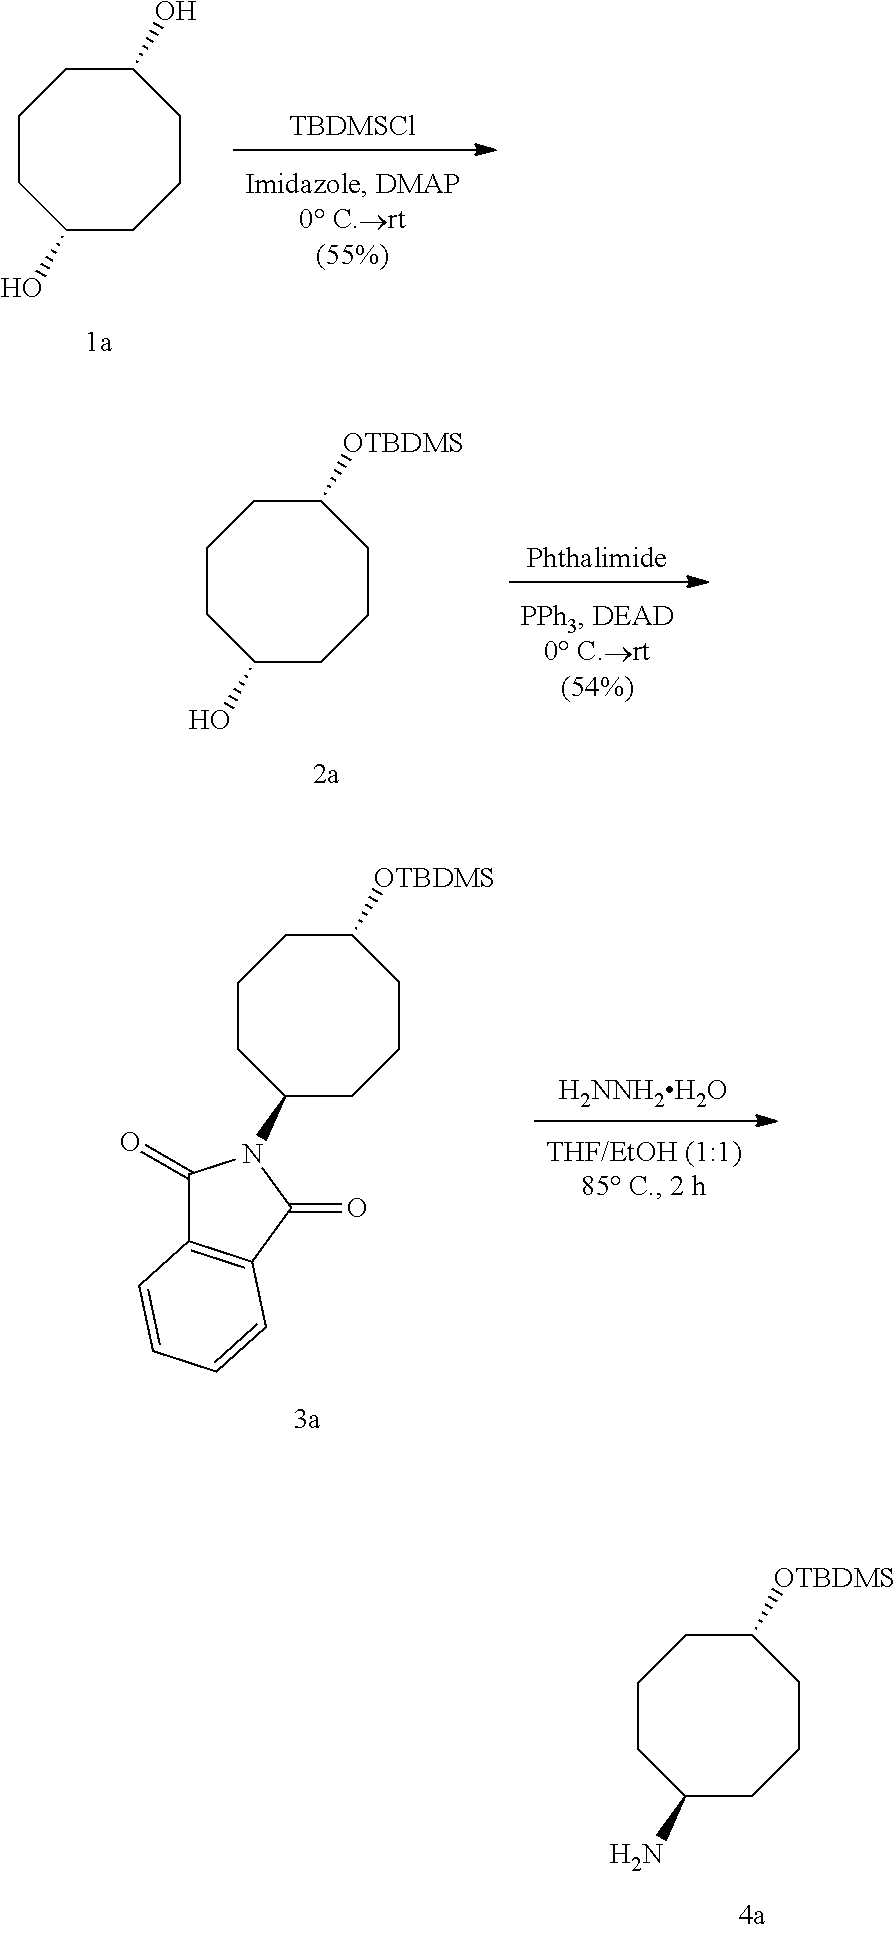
[TBDMSCl].C1(O)CCCC(O)CCC1.[Phthalimide].C1(O)CCCC([OTBDMS])CCC1.C1(N)CCCC([OTBDMS])CCC1.[H2NNH2H2O].C1(N2C(=O)C3=C(C2=O)C=CC=C3)CCCC([OTBDMS])CCC1
